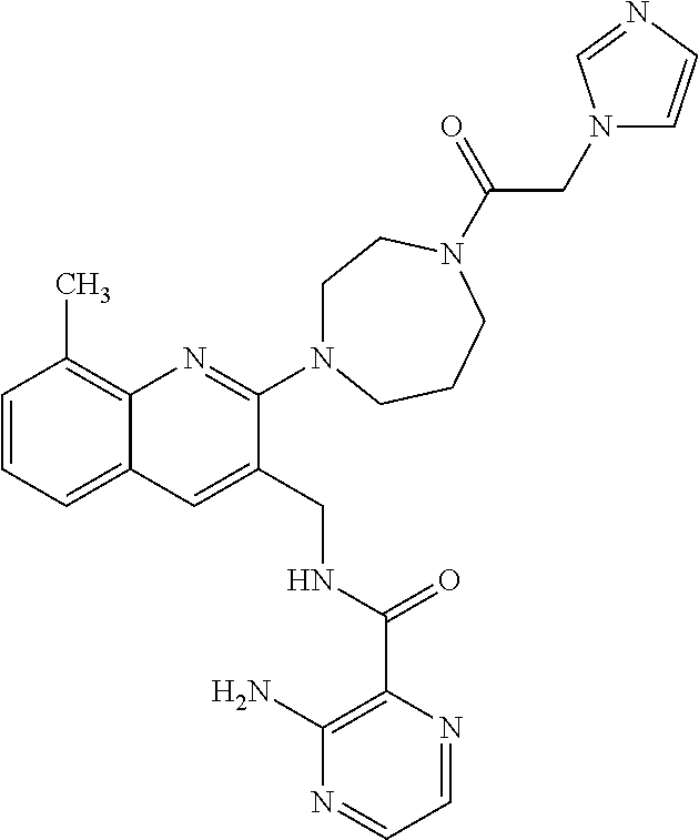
C1=CC=C2C(=C1C)N=C(N1CCN(C(CN3C=CN=C3)=O)CCC1)C(CNC(C1=C(N)N=CC=N1)=O)=C2
